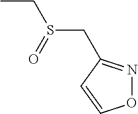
CCS(CC1=NOC=C1)=O
